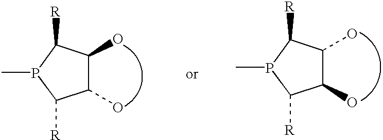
C1(O)C(O)C([R])P(C)C1[R].C1(O)C(O)C([R])P(C)C1[R]
